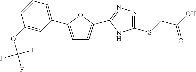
C1=C(C2=CC=CC(OC(F)(F)F)=C2)OC(C2=NN=C(SCC(O)=O)N2)=C1
